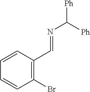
N(C([Ph])[Ph])=CC1=C(Br)C=CC=C1
